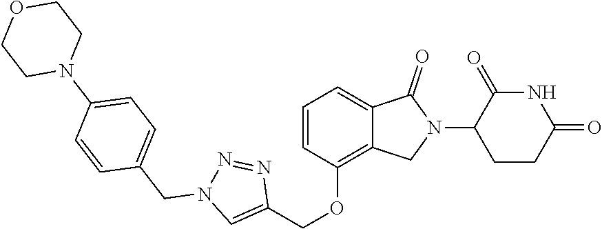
C1=CC(OCC2=CN(CC3=CC=C(N4CCOCC4)C=C3)N=N2)=C2C(=C1)C(=O)N(C1CCC(=O)NC1=O)C2
